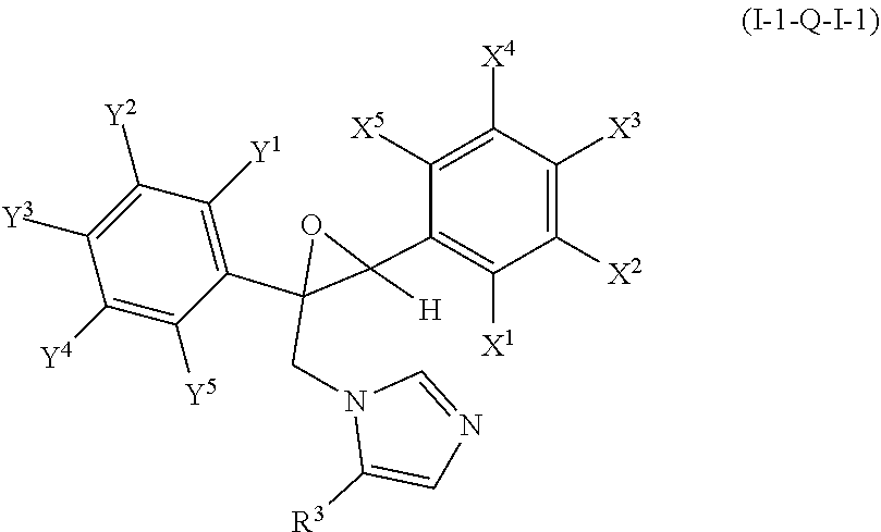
C1([Y2])=C([Y3])C([Y4])=C([Y5])C(C2(CN3C([R3])=CN=C3)C(C3=C([X1])C([X2])=C([X3])C([X4])=C3[X5])([H])O2)=C1[Y1]
